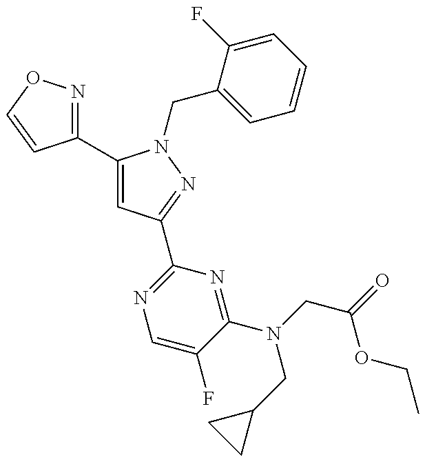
C1(C2=CC(C3=NC=C(F)C(N(CC4CC4)CC(=O)OCC)=N3)=NN2CC2=CC=CC=C2F)=NOC=C1
